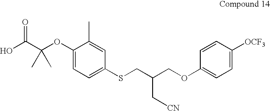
OC(C(OC1=CC=C(SCC(COC2=CC=C([OCF3])C=C2)C[CN])C=C1C)(C)C)=O
